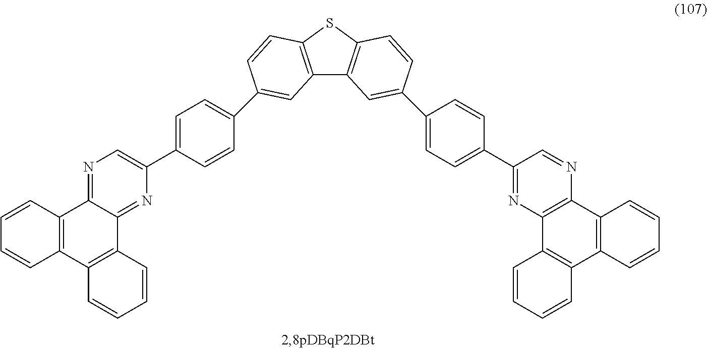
C12=C(SC3=C1C=C(C1=CC=C(C4=NC5=C(N=C4)C4=C(C6=C5C=CC=C6)C=CC=C4)C=C1)C=C3)C=CC(C1=CC=C(C3=CN=C4C(=N3)C3=C(C5=C4C=CC=C5)C=CC=C3)C=C1)=C2
